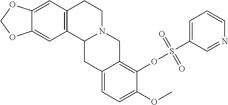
C12=CC3=C(C=C1OCO2)C1N(CC3)CC2=C(OS(C3=CC=CN=C3)(=O)=O)C(OC)=CC=C2C1
